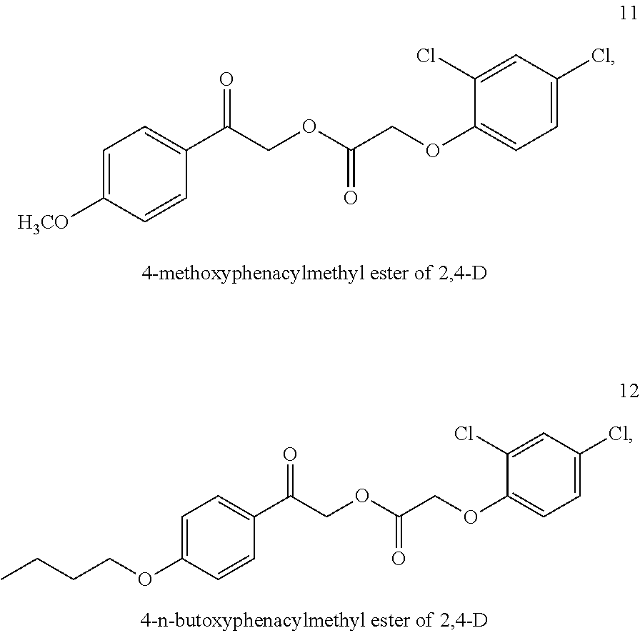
C1=C(OCCCC)C=CC(C(COC(=O)COC2=CC=C(Cl)C=C2Cl)=O)=C1.C1=C([H3CO])C=CC(C(COC(=O)COC2=CC=C(Cl)C=C2Cl)=O)=C1
